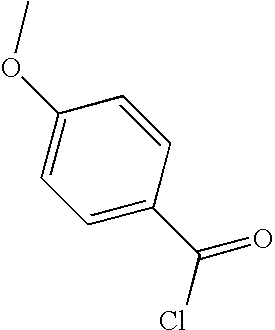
C1=C(C(Cl)=O)C=CC(OC)=C1
